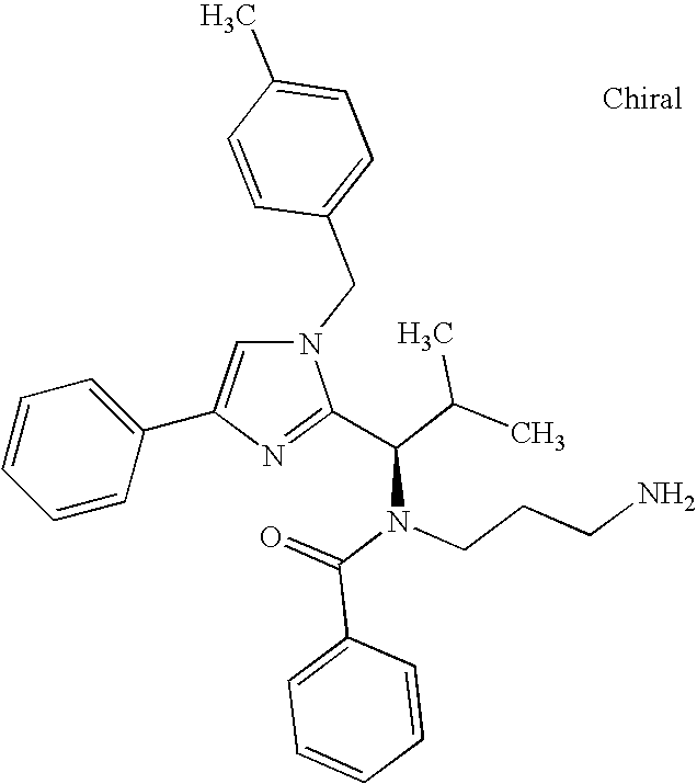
N1(CC2=CC=C(C)C=C2)C=C(C2=CC=CC=C2)N=C1C(C(C)C)N(C(=O)C1=CC=CC=C1)CCCN
